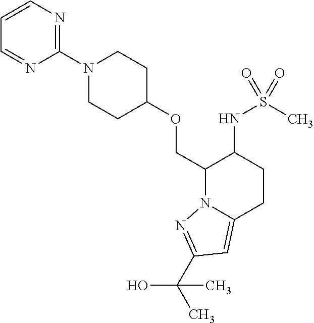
C(C1N2C(=CC(C(C)(O)C)=N2)CCC1NS(C)(=O)=O)OC1CCN(C2=NC=CC=N2)CC1
